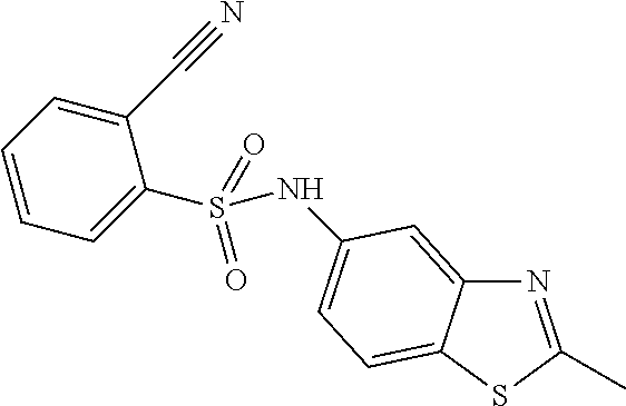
N1=C(C)SC2=CC=C(NS(C3=CC=CC=C3C#N)(=O)=O)C=C12
